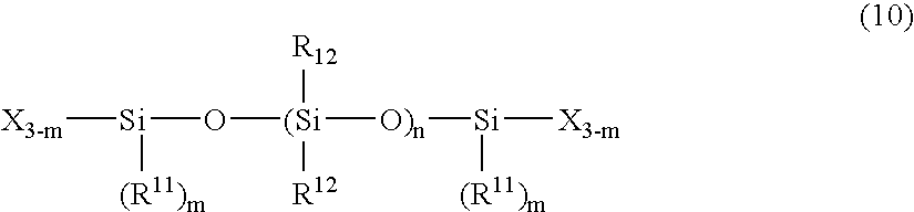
[X3-m][Si](O[(Si]([O)n][Si]([(R11)m])[X3-m])([R12])[R12])[(R11)m]
